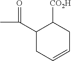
C(C1CC=CCC1[CO2H])(C)=O
